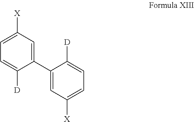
C1(C2=CC([X])=CC=C2[D])=CC([X])=CC=C1[D]
